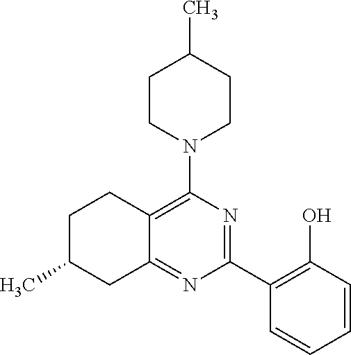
C1(C2=C(O)C=CC=C2)=NC(N2CCC(C)CC2)=C2C(=N1)CC(C)CC2
